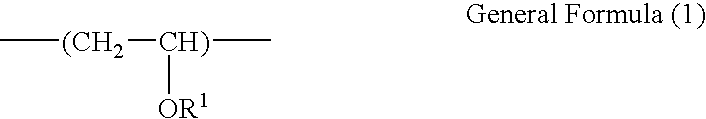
C[(CH2][CH)](C)[OR1]
